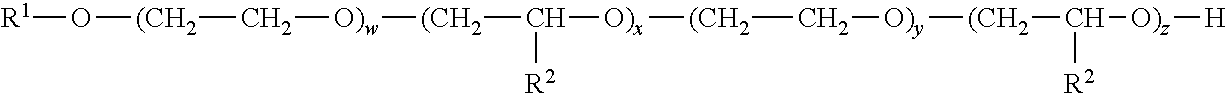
[R1]O[(CH2]C[O)w][(CH2]C([O)x][(CH2]C[O)y][(CH2]C([O)z][H])[R2])[R2]
